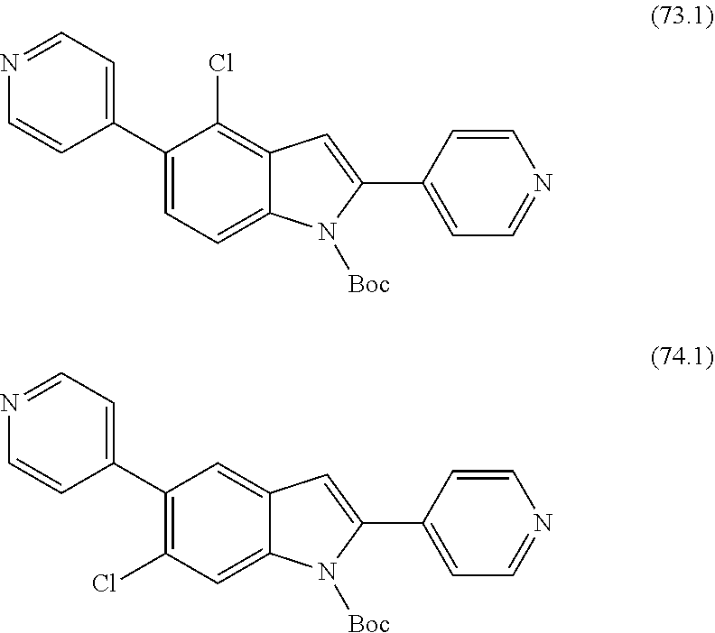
N1=CC=C(C2=CC=C3C(=C2Cl)C=C(C2=CC=NC=C2)N3[Boc])C=C1.N1=CC=C(C2=C(Cl)C=C3C(=C2)C=C(C2=CC=NC=C2)N3[Boc])C=C1
